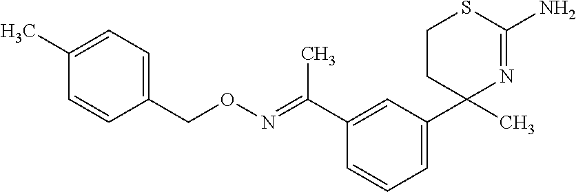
C1CC(C)(C2=CC=CC(C(=NOCC3=CC=C(C)C=C3)C)=C2)N=C(N)S1
